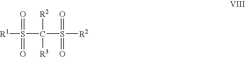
[R1]S(C(S([R2])(=O)=O)([R2])[R3])(=O)=O
